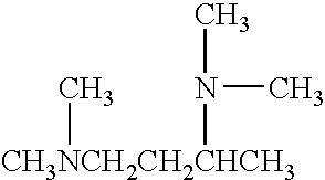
[CH3NCH2CH2CHCH3](C)N(C)C
